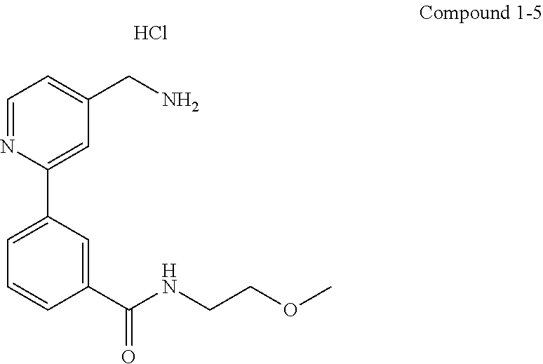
Cl.C1=NC(C2=CC=CC(C(=O)NCCOC)=C2)=CC(CN)=C1
